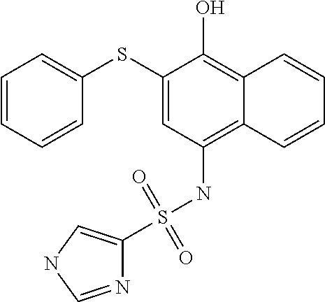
C1=CC=CC(SC2=CC(NS(=O)(=O)C3=CNC=N3)=C3C(=C2O)C=CC=C3)=C1
